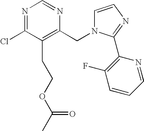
N1=C(Cl)C(CCOC(C)=O)=C(CN2C=CN=C2C2=C(F)C=CC=N2)N=C1
